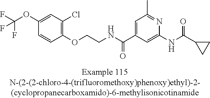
C1(OC(F)(F)F)=CC(Cl)=C(OCCNC(C2=CC(C)=NC(NC(=O)C3CC3)=C2)=O)C=C1
